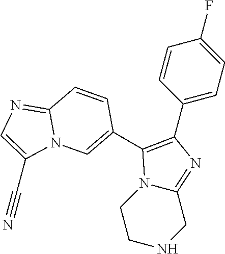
N1CC2=NC(C3=CC=C(F)C=C3)=C(C3=CN4C(=NC=C4C#N)C=C3)N2CC1
